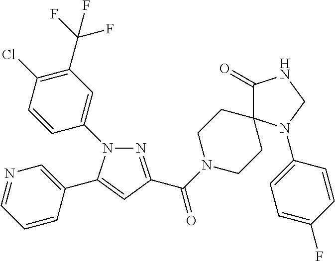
N1(C2=CC(C(F)(F)F)=C(Cl)C=C2)N=C(C(N2CCC3(CC2)C(=O)NCN3C2=CC=C(F)C=C2)=O)C=C1C1=CN=CC=C1
